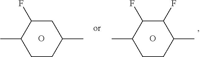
C1CC(C)CC(F)C1C.O.C1CC(C)C(F)C(F)C1C.O
